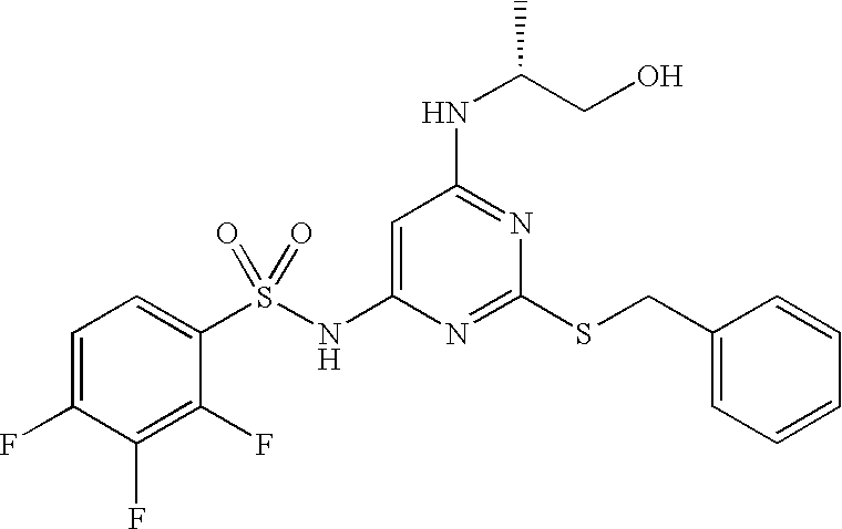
C1=C(NS(C2=CC=C(F)C(F)=C2F)(=O)=O)N=C(SCC2=CC=CC=C2)N=C1NC(CO)C
